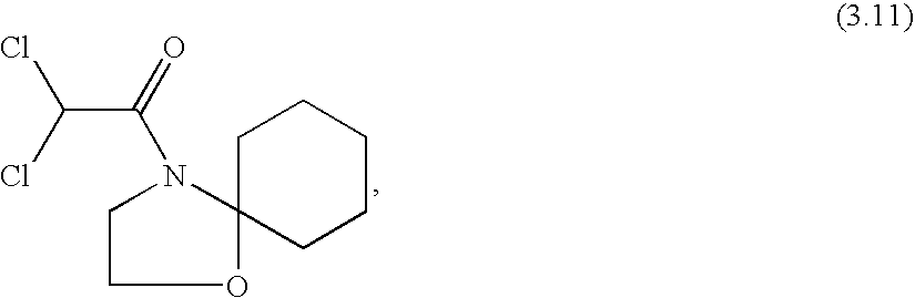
C(C(=O)N1CCOC12CCCCC2)(Cl)Cl
